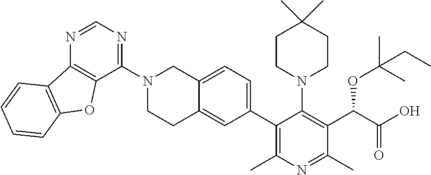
N1=CN=C(N2CCC3=CC(C4=C(C)N=C(C)C(C(OC(C)(C)CC)C(=O)O)=C4N4CCC(C)(C)CC4)=CC=C3C2)C2=C1C1=C(O2)C=CC=C1
